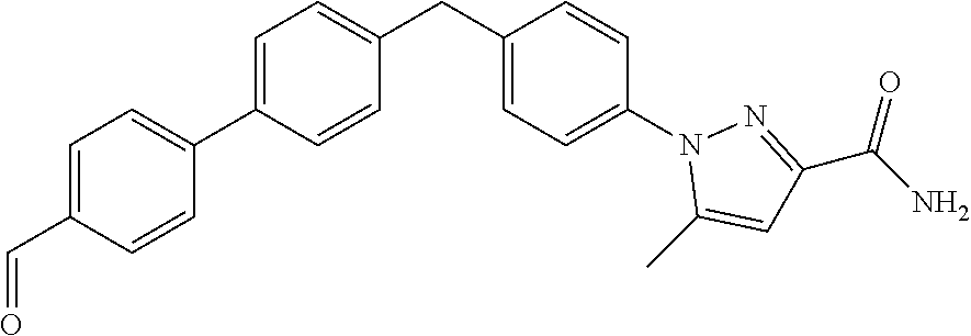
C1=C(C2=CC=C(C=O)C=C2)C=CC(CC2=CC=C(N3C(C)=CC(C(N)=O)=N3)C=C2)=C1
